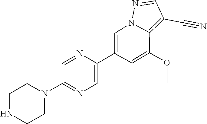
C1(C2=CN3C(=C(C#N)C=N3)C(OC)=C2)=CN=C(N2CCNCC2)C=N1
